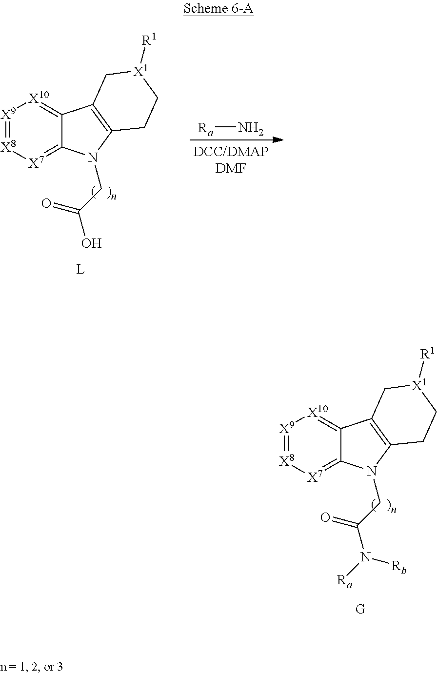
[X9]1=[X8][X7]=C2C(=[X10]1)C1=C(N2CC(=O)N([Rb])[Ra])CC[X1]([R1])C1.[X9]1=[X8][X7]=C2C(=[X10]1)C1=C(N2CC(O)=O)CC[X1]([R1])C1.[Ra]N
